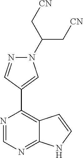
N1=CC(C2=C3C(=NC=N2)NC=C3)=CN1C(C[CN])C[CN]
